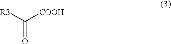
C(=O)([R3])[COOH]
